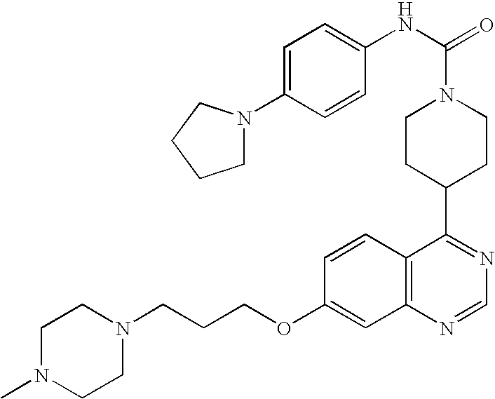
C1CC(C2=NC=NC3=C2C=CC(OCCCN2CCN(C)CC2)=C3)CCN1C(=O)NC1=CC=C(N2CCCC2)C=C1
